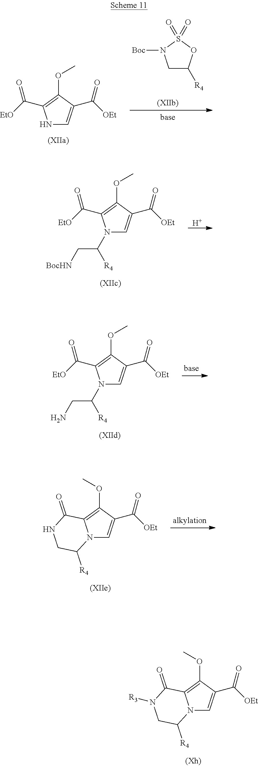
N12C=C(C([OEt])=O)C(OC)=C1C(=O)N([R3])CC2[R4].N1C=C(C([OEt])=O)C(OC)=C1C([EtO])=O.C1C([R4])OS(=O)(=O)N1[Boc].[H].N1(C([R4])C[BocHN])C=C(C([OEt])=O)C(OC)=C1C([EtO])=O.N1(C([R4])CN)C=C(C([OEt])=O)C(OC)=C1C([EtO])=O.N12C=C(C([OEt])=O)C(OC)=C1C(=O)NCC2[R4]
